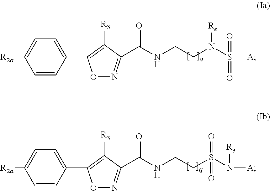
O1N=C(C(NCCN(S([A])(=O)=O)[Re])=O)C([R3])=C1C1=CC=C([R2a])C=C1.O1N=C(C(NCCS(N([A])[Re])(=O)=O)=O)C([R3])=C1C1=CC=C([R2a])C=C1
